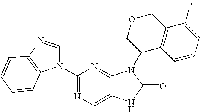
C12=CN=C(N3C=NC4=C3C=CC=C4)N=C1N(C1C3=C(C(F)=CC=C3)COC1)C(=O)N2
